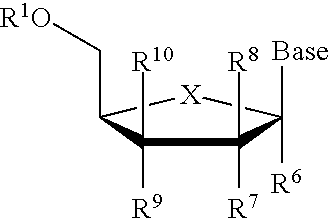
[X]1C(C[R1O])C([R10])([R9])C([R8])([R7])C1([Base])[R6]
